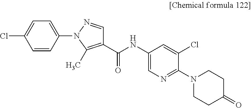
C1(N2N=CC(C(NC3=CN=C(N4CCC(=O)CC4)C(Cl)=C3)=O)=C2C)=CC=C(Cl)C=C1
